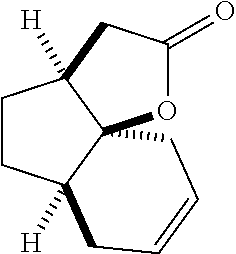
O1C(=O)CC2([H])C13C([H])(CC2)CC=CC3
